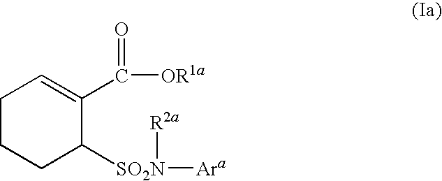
C1CCC([SO2N]([R2a])[Ara])C(C(=O)[OR1a])=C1
